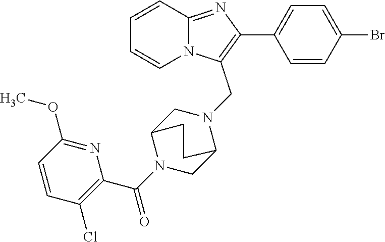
C1=CC=CN2C1=NC(C1=CC=C(Br)C=C1)=C2CN1CC2N(C(C3=C(Cl)C=CC(OC)=N3)=O)CC1CC2
